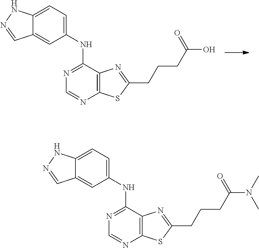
C12=C(SC(CCCC(O)=O)=N1)N=CN=C2NC1=CC=C2C(=C1)C=NN2.C12=C(SC(CCCC(N(C)C)=O)=N1)N=CN=C2NC1=CC=C2C(=C1)C=NN2
